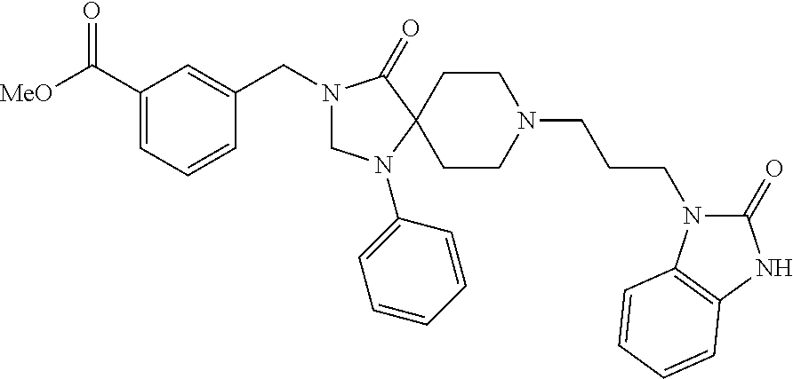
C1(C([MeO])=O)=CC=CC(CN2CN(C3=CC=CC=C3)C3(C2=O)CCN(CCCN2C(=O)NC4=C2C=CC=C4)CC3)=C1
